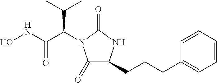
ONC(C(C(C)C)N1C(=O)C(CCCC2=CC=CC=C2)NC1=O)=O
